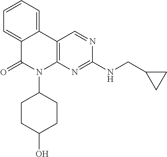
C12=C(N=C(NCC3CC3)N=C1)N(C1CCC(O)CC1)C(=O)C1=CC=CC=C21
